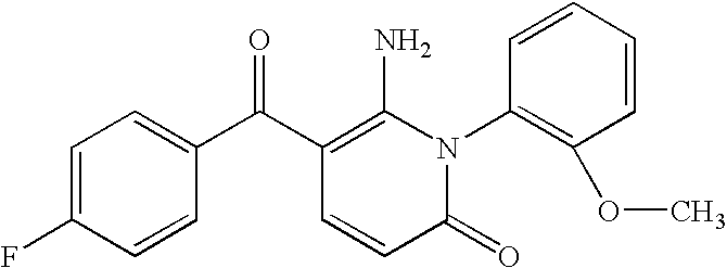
C1=C(F)C=CC(C(C2=C(N)N(C3=C(OC)C=CC=C3)C(=O)C=C2)=O)=C1
